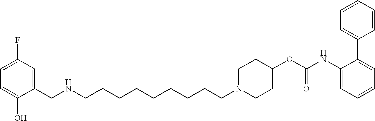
C1(CNCCCCCCCCCN2CCC(OC(NC3=CC=CC=C3C3=CC=CC=C3)=O)CC2)=CC(F)=CC=C1O
